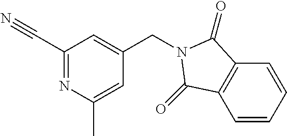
C1(C#N)=NC(C)=CC(CN2C(=O)C3=C(C=CC=C3)C2=O)=C1
